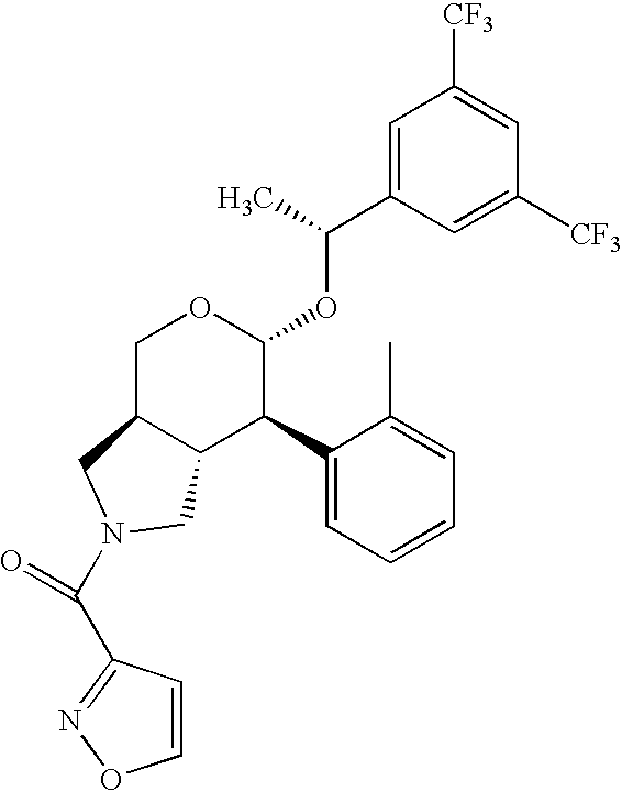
C1=C(C(C)OC2OCC3C(C2C2=CC=CC=C2C)CN(C(C2=NOC=C2)=O)C3)C=C([CF3])C=C1[CF3]
